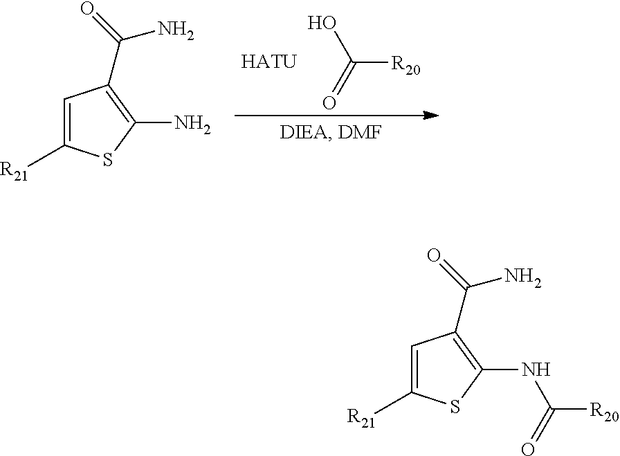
C1=C([R21])SC(N)=C1C(=O)N.C([R20])(=O)O.[HATU].C1=C([R21])SC(NC([R20])=O)=C1C(=O)N
